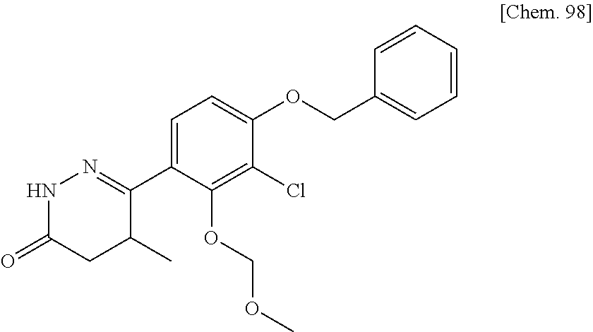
C1=C(C2=NNC(=O)CC2C)C(OCOC)=C(Cl)C(OCC2=CC=CC=C2)=C1
